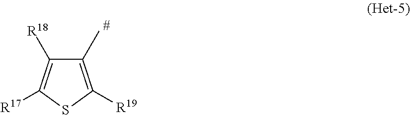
C1(C)=C([R19])SC([R17])=C1[R18]
